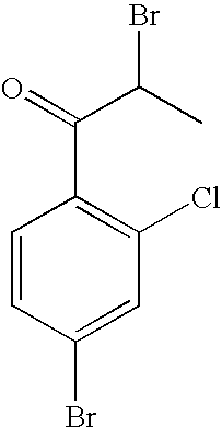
C1=CC(Br)=CC(Cl)=C1C(=O)C(C)Br
